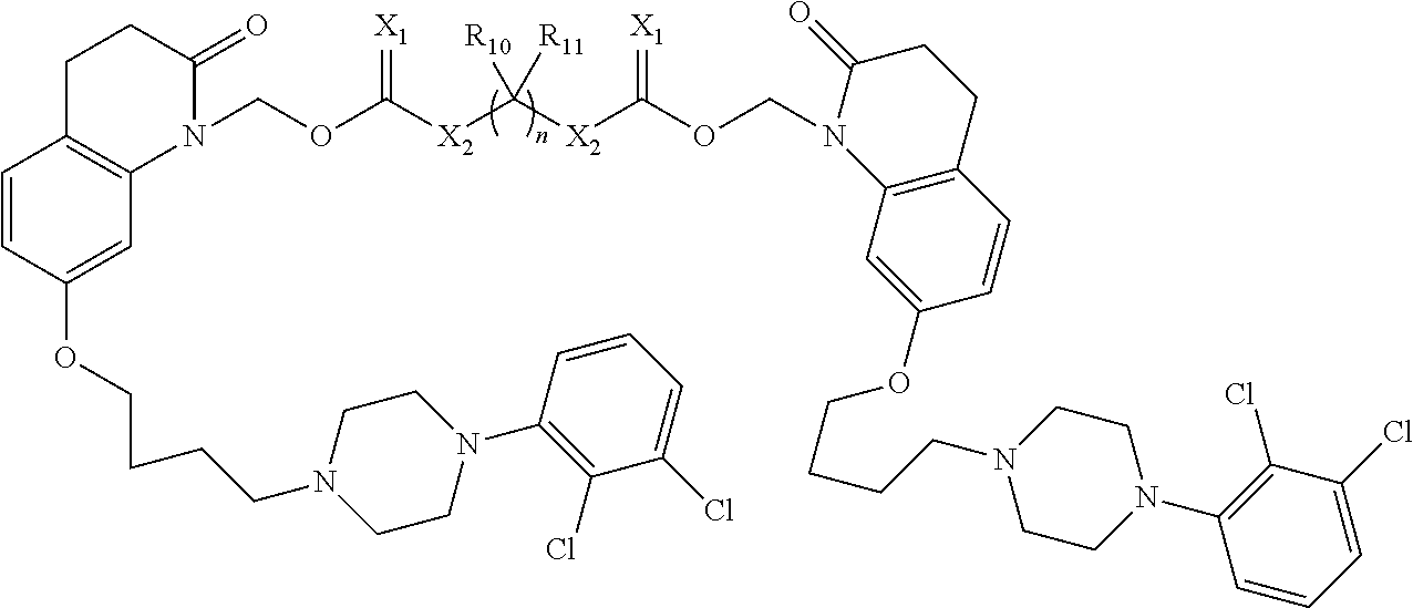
C1=CC(OCCCCN2CCN(C3=C(Cl)C(Cl)=CC=C3)CC2)=CC2=C1CCC(=O)N2COC([X2]C([X2]C(OCN1C2=C(C=CC(OCCCCN3CCN(C4=C(Cl)C(Cl)=CC=C4)CC3)=C2)CCC1=O)=[X1])([R10])[R11])=[X1]
